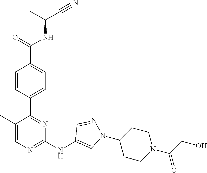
C(C(NC(C1=CC=C(C2=NC(NC3=CN(C4CCN(C(=O)CO)CC4)N=C3)=NC=C2C)C=C1)=O)C)#N
